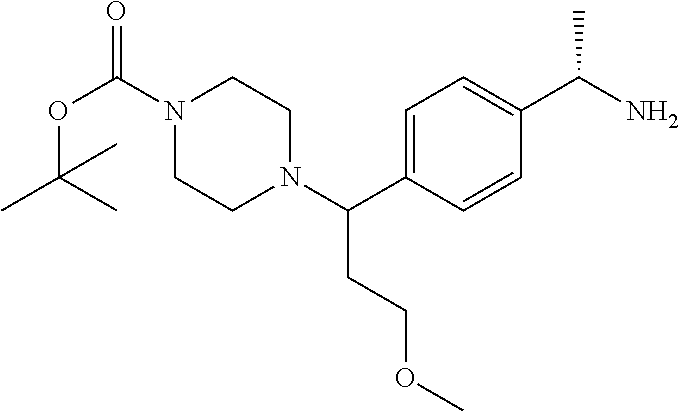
C1(C(N)C)=CC=C(C(N2CCN(C(OC(C)(C)C)=O)CC2)CCOC)C=C1
